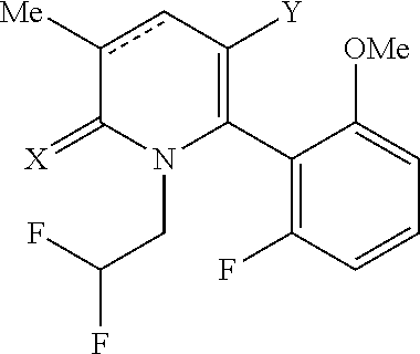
C1(C2=C([Y])cc([Me])C(=[X])N2CC(F)F)=C(F)C=CC=C1[OMe]
